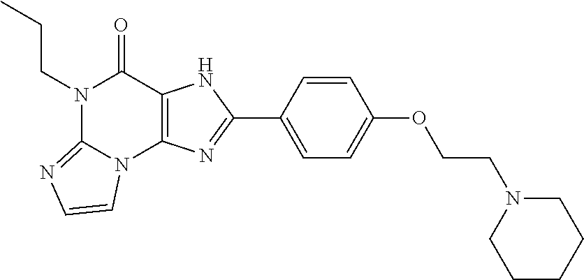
N1(CCC)C2=NC=CN2C2=C(C1=O)NC(C1=CC=C(OCCN3CCCCC3)C=C1)=N2
